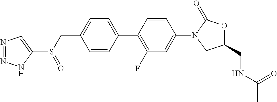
C1(C2=CC=C(CS(C3=CN=NN3)=O)C=C2)=C(F)C=C(N2CC(CNC(C)=O)OC2=O)C=C1
